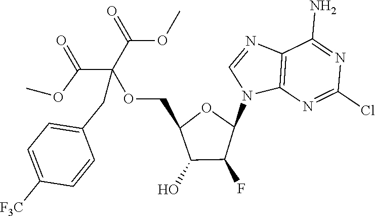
C12=C(N=C(Cl)N=C1N)N(C1OC(COC(C(=O)OC)(C(=O)OC)CC3=CC=C([F3C])C=C3)C(O)C1F)C=N2
